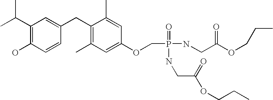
CC(C1=C(O)C=CC(CC2=C(C)C=C(OCP(=O)(NCC(OCCC)=O)NCC(OCCC)=O)C=C2C)=C1)C
